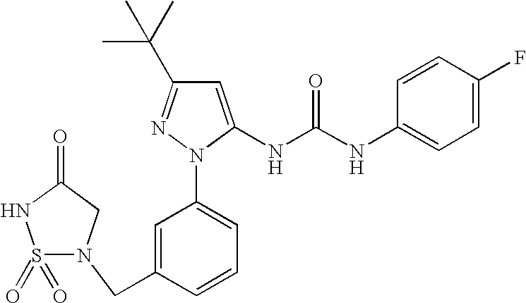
S1(=O)(=O)N(CC2=CC(N3C(NC(NC4=CC=C(F)C=C4)=O)=CC(C(C)(C)C)=N3)=CC=C2)CC(=O)N1
